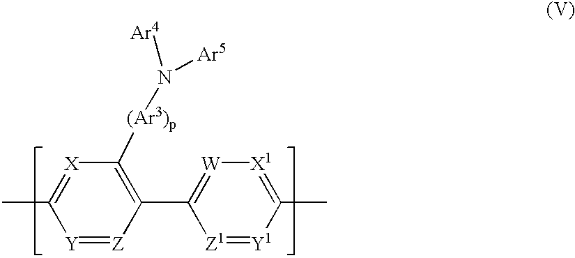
C1([(Ar3)p]N([Ar4])[Ar5])=C(C2=[W][X1]=C(C)[Y1]=[Z1]2)[Z]=[Y]C(C)=[X]1
